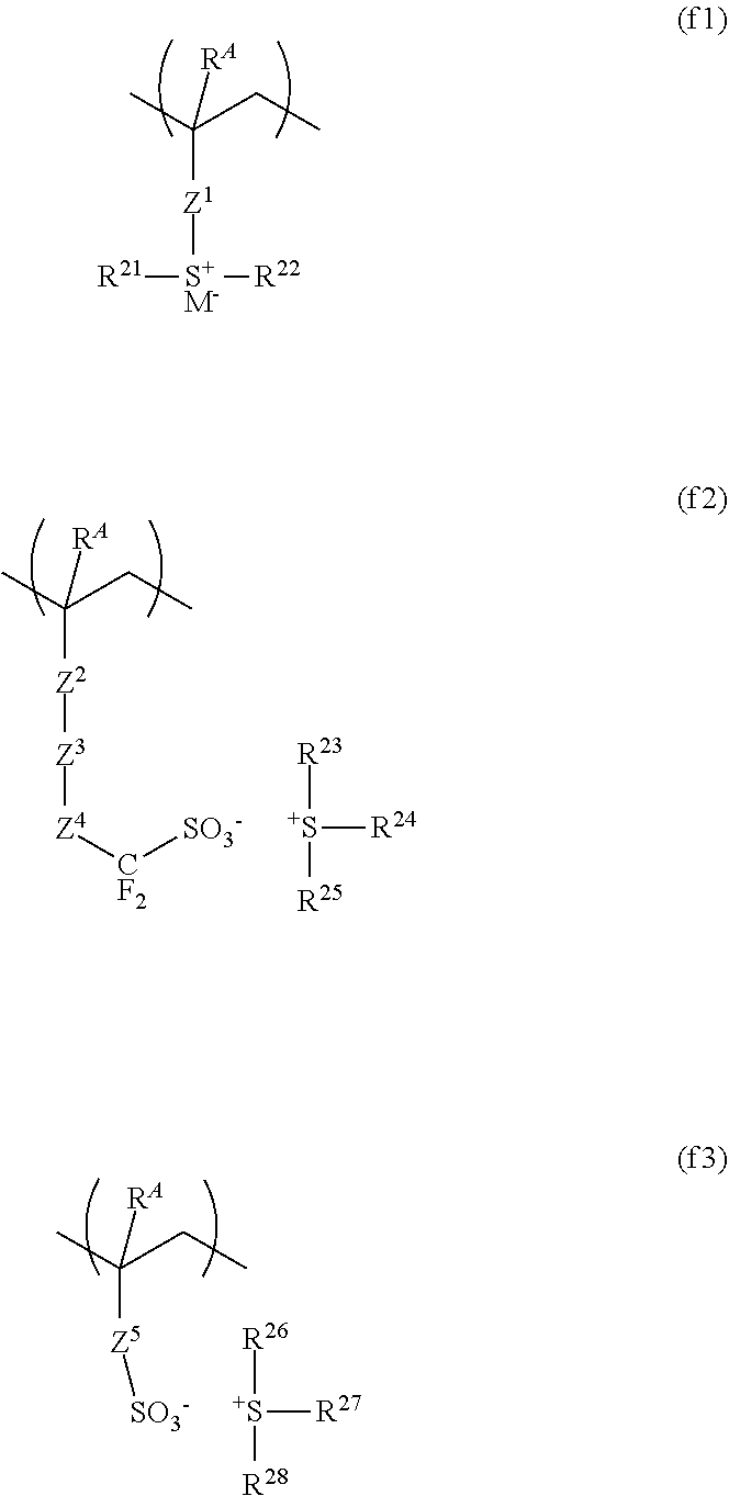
CC(CC)([RA])[Z1][S+M-]([R21])[R22].CC(CC)([RA])[Z2][Z3][Z4][CF2][SO3-].[R23][S+]([R24])[R25].CC(CC)([RA])[Z5][SO3-].[R26][S+]([R27])[R28]
